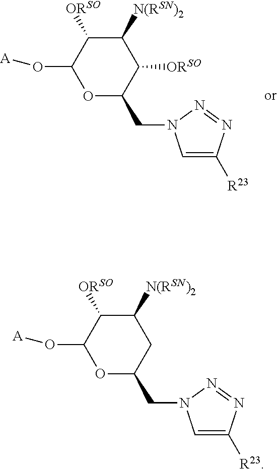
C1([N(RSN)2])C([ORSO])C(O[A])OC(CN2C=C([R23])N=N2)C1[ORSO].C1([N(RSN)2])C([ORSO])C(O[A])OC(CN2C=C([R23])N=N2)C1
